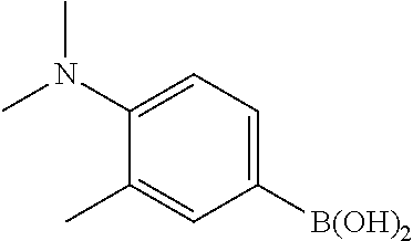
CN(C)C1=CC=C([B(OH)2])C=C1C
